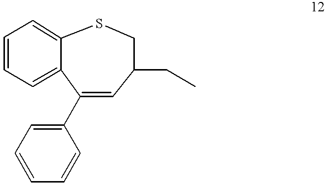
C1=CC=C2C(=C1)SCC(CC)C=C2C1=CC=CC=C1
